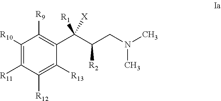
C1([R13])=C([R12])C([R11])=C([R10])C([R9])=C1C(C(CN(C)C)[R2])([R1])[X]
